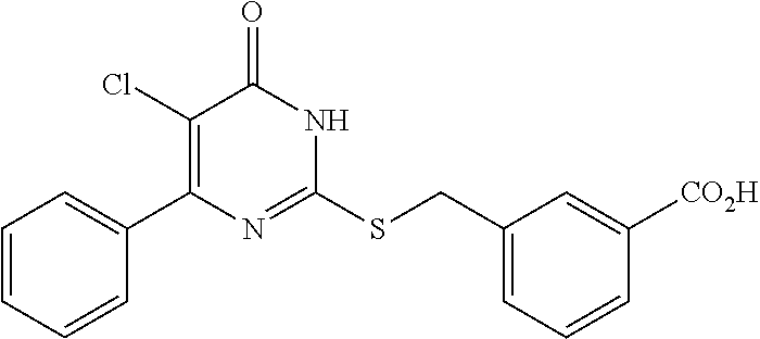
C1=CC=CC=C1C1=C(Cl)C(=O)NC(SCC2=CC=CC([CO2H])=C2)=N1
